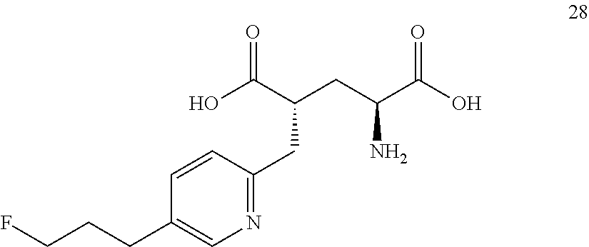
C(C1=CN=C(CC(CC(C(O)=O)N)C(O)=O)C=C1)CCF
